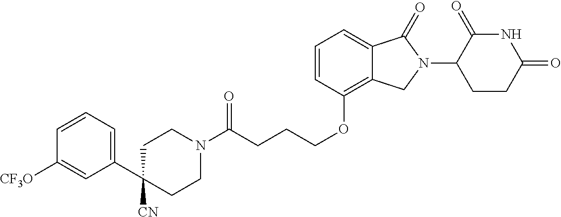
C(CCCOC1=C2C(=CC=C1)C(=O)N(C1C(=O)NC(=O)CC1)C2)(N1CCC([CN])(C2=CC=CC([CF3O])=C2)CC1)=O
